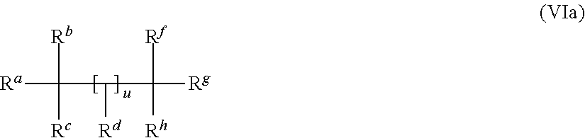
[Ra]C([Rb])([Rc])C([Rd])C([Rf])([Rh])[Rg]
